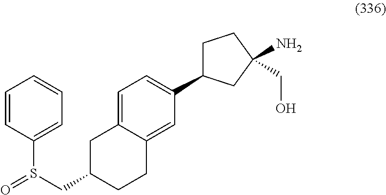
C1(C2=CC=C3C(=C2)CCC(CS(=O)C2=CC=CC=C2)C3)CCC(N)(CO)C1
